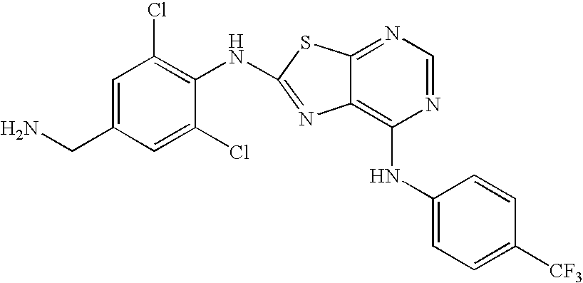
C1(NC2=C3C(=NC=N2)SC(NC2=C(Cl)C=C(CN)C=C2Cl)=N3)=CC=C([CF3])C=C1
